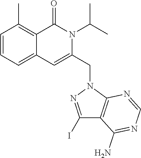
C1=CC=C2C(=C1C)C(=O)N(C(C)C)C(CN1C3=C(C(N)=NC=N3)C(I)=N1)=C2
